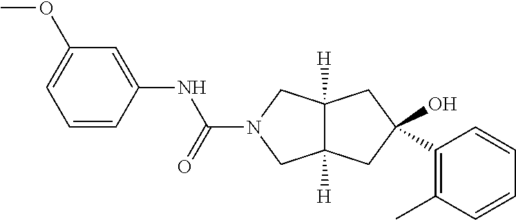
C1=C(OC)C=C(NC(=O)N2CC3([H])C([H])(C2)CC(O)(C2=C(C)C=CC=C2)C3)C=C1
